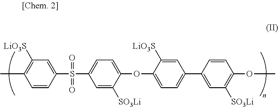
C1=CC(S(=O)(=O)C2=CC=C(OC3=CC=C(C4=CC([SO3Li])=C(OC)C=C4)C=C3[LiO3S])C([SO3Li])=C2)=CC([LiO3S])=C1C
